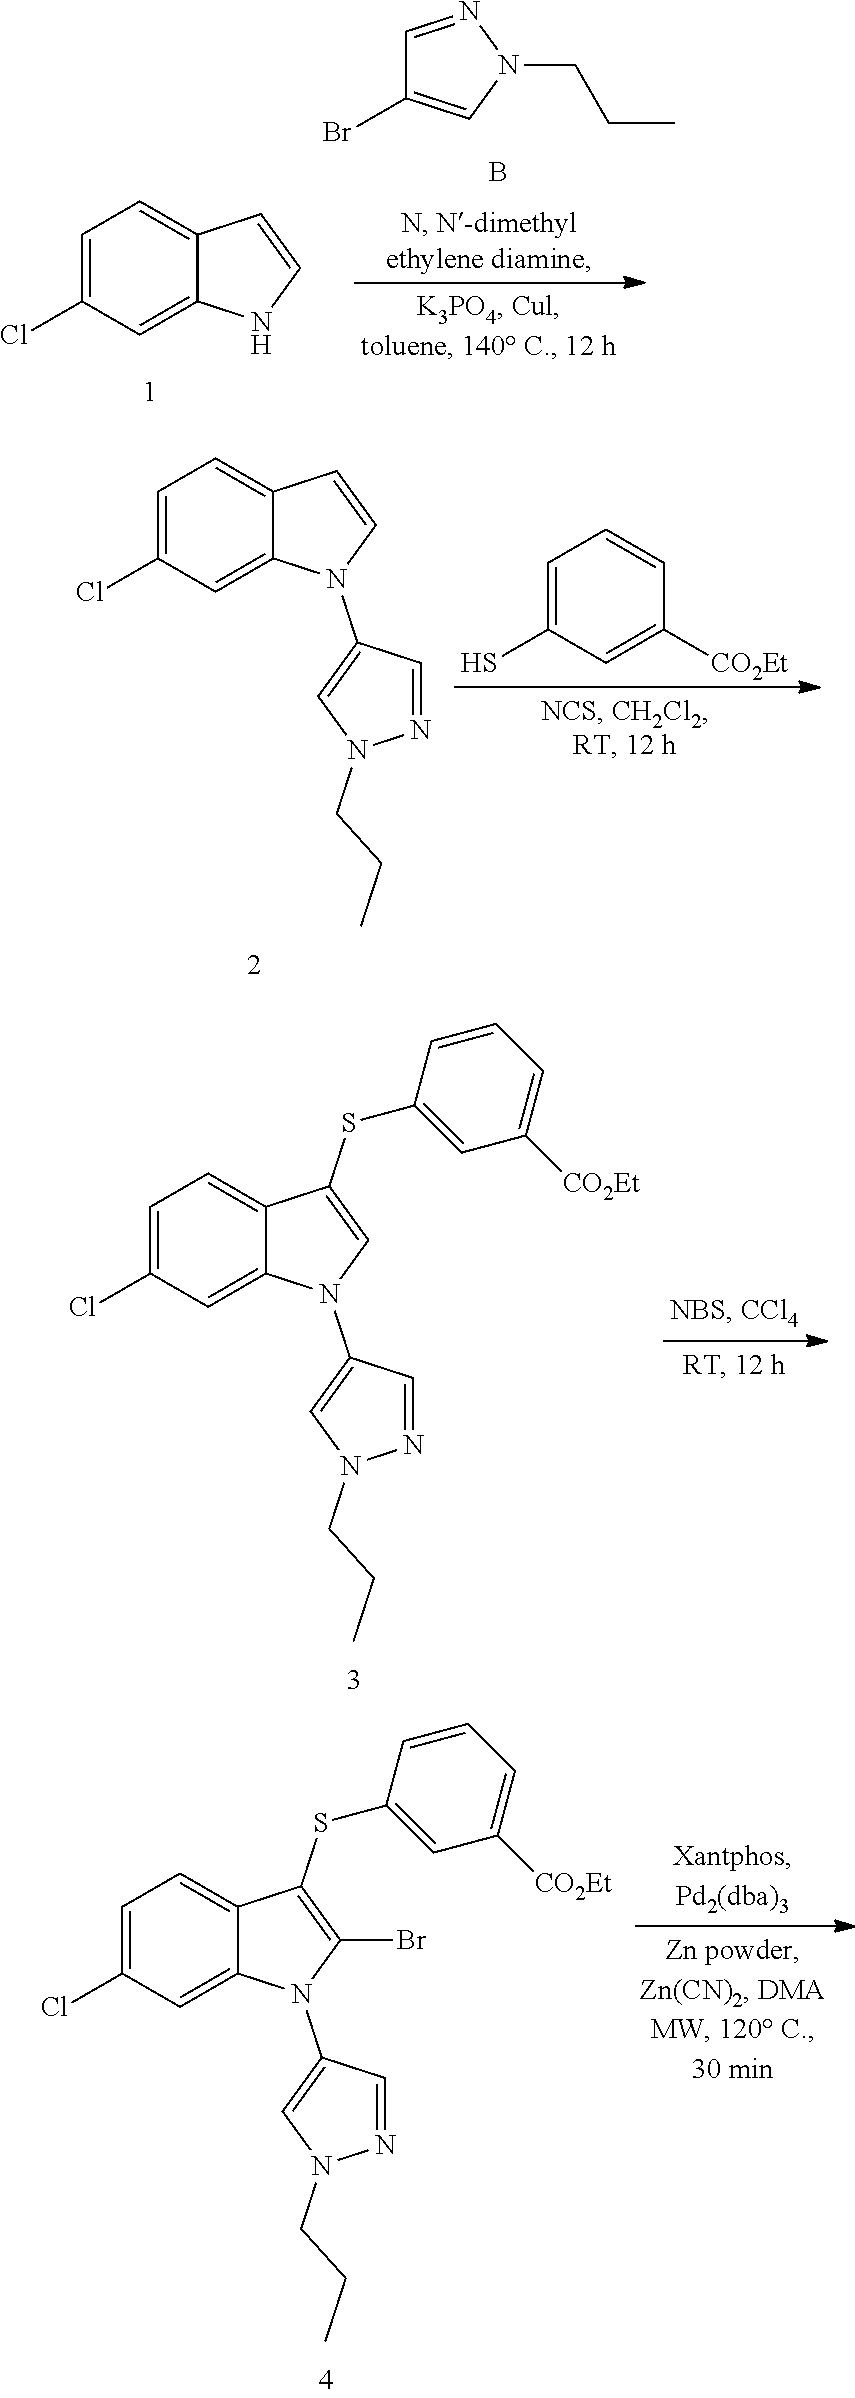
C1=C(Cl)C=C2C(=C1)C=CN2.C1=NN(CCC)C=C1Br.B.C1=C(Cl)C=C2C(=C1)C=CN2C1=CN(CCC)N=C1.C1=C(S)C=C([CO2Et])C=C1.C1=C(Cl)C=C2C(=C1)C(SC1=CC([CO2Et])=CC=C1)=CN2C1=CN(CCC)N=C1.C1=C(Cl)C=C2C(=C1)C(SC1=CC([CO2Et])=CC=C1)=C(Br)N2C1=CN(CCC)N=C1
